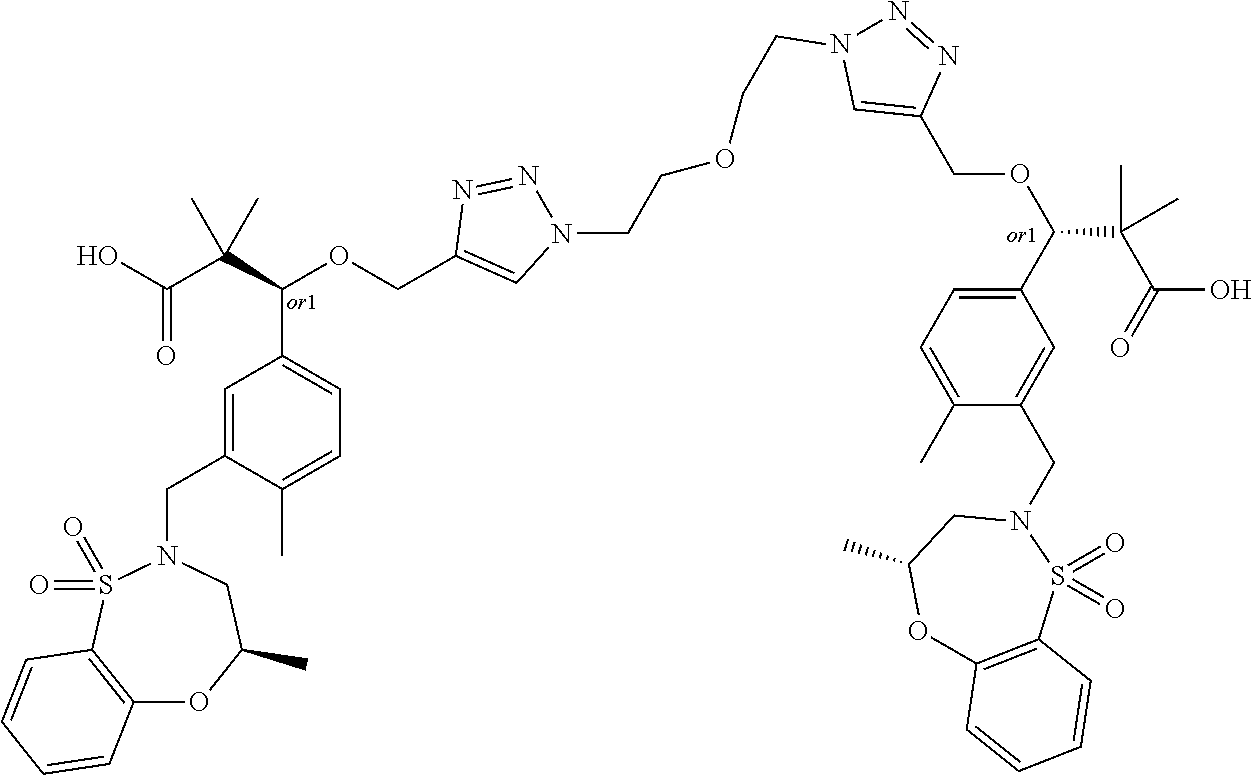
C(N1C=C(COC(C(C(O)=O)(C)C)C2=CC=C(C)C(CN3CC(C)OC4=C(S3(=O)=O)C=CC=C4)=C2)N=N1)COCCN1N=NC(COC(C2=CC=C(C)C(CN3CC(C)OC4=C(S3(=O)=O)C=CC=C4)=C2)C(C(=O)O)(C)C)=C1
